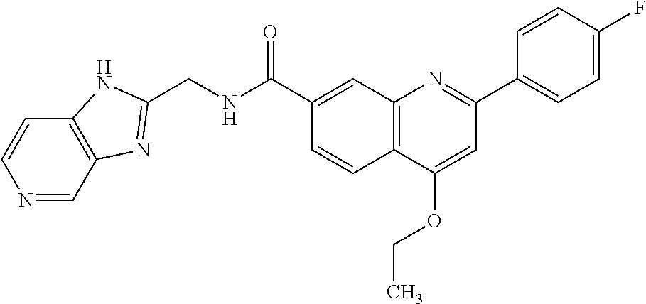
C1(C(NCC2=NC3=C(N2)C=CN=C3)=O)=CC2=C(C=C1)C(OCC)=CC(C1=CC=C(F)C=C1)=N2
